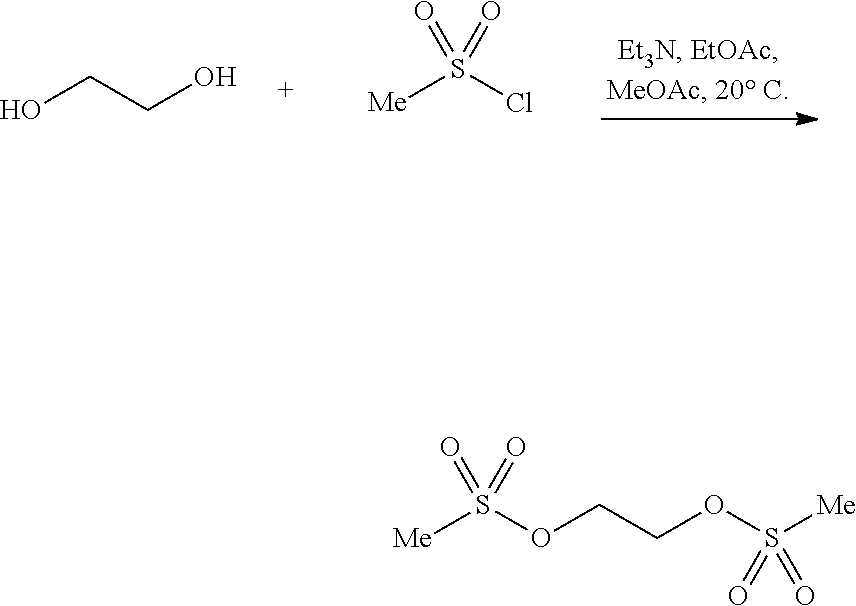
C(CO)O.[Me]S(Cl)(=O)=O.[Me]S(OCCOS([Me])(=O)=O)(=O)=O
